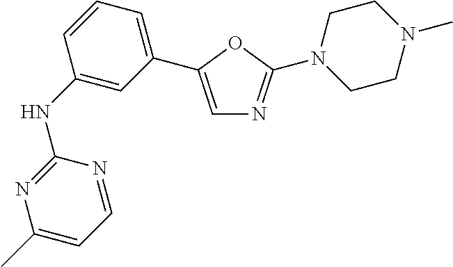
C1(NC2=CC(C3=CN=C(N4CCN(C)CC4)O3)=CC=C2)=NC(C)=CC=N1
